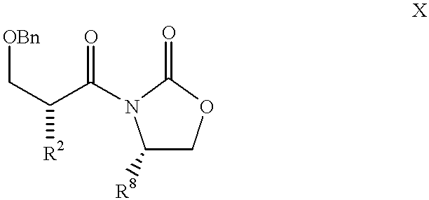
C1([R8])COC(=O)N1C(C(C[OBn])[R2])=O
